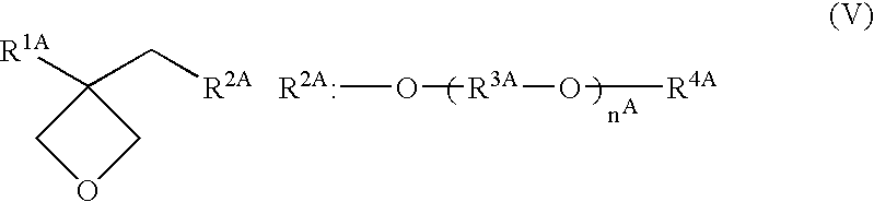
[R2A:]O[R3A]O[R4A].[R1A]C1(C[R2A])COC1
